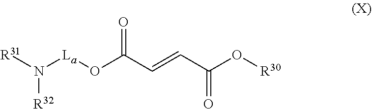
[R32]N([R31])[La]OC(C=CC(=O)O[R30])=O
